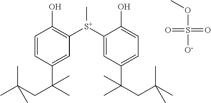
C1=CC(C(CC(C)(C)C)(C)C)=CC([S+](C2=CC(C(CC(C)(C)C)(C)C)=CC=C2O)C)=C1O.O=S(=O)(OC)[O-]
